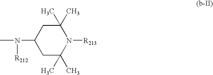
C1C(C)(C)N([R213])C(C)(C)CC1N(C)[R212]
